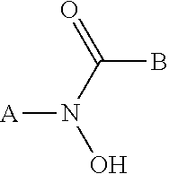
BC(N(O)[A])=O
